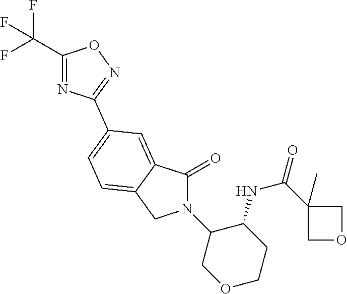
C1(=O)N(C2COCCC2NC(C2(C)COC2)=O)CC2=CC=C(C3=NOC(C(F)(F)F)=N3)C=C12
